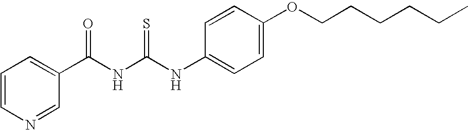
C1(C(NC(NC2=CC=C(OCCCCCC)C=C2)=S)=O)=CC=CN=C1
